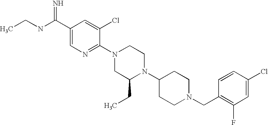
C1(Cl)=CC(F)=C(CN2CCC(N3C(CC)CN(C4=NC=C(C(NCC)=N)C=C4Cl)CC3)CC2)C=C1
